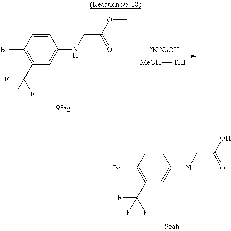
C1=CC(Br)=C(C(F)(F)F)C=C1NCC(O)=O.[MeOH][THF].[2N NaOH].C1=CC(Br)=C(C(F)(F)F)C=C1NCC(OC)=O
